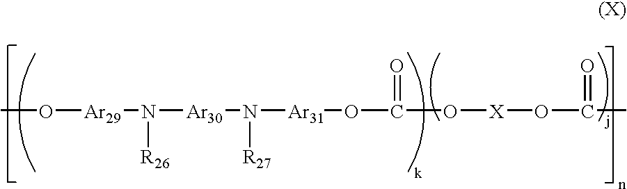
CO[Ar29]N([Ar30]N([Ar31]OC(O[X]OC(=O)C)=O)[R27])[R26]
